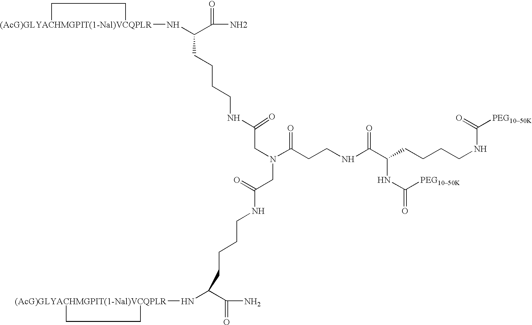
[(AcG)GLYACHMGPIT(1-Nal)VCQPLR]1(NC(C(N)=O)CCCCNC(CN(C(CCNC(C(CCCCNC(=O)[PEG1050K])NC(=O)[PEG1050K])=O)=O)CC(=O)NCCCCC(N[(AcG)GLYACHMGPIT(1-Nal)VCQPLR]2CC2)C(N)=O)=O)CC1
